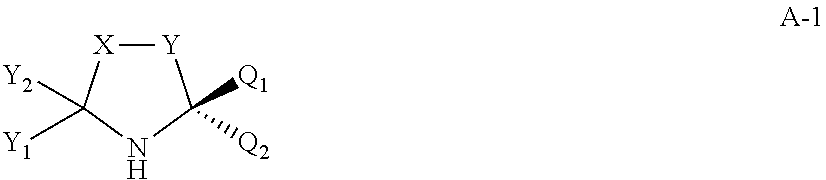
[Y]1[X]C([Y1])([Y2])NC1([Q2])[Q1]
